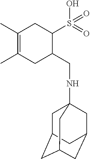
C1(C)=C(C)CC(CNC23CC4CC(CC(C2)C4)C3)C(S(=O)(=O)O)C1
